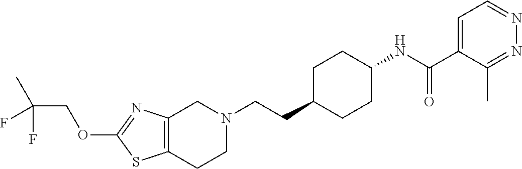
C12=C(CCN(CCC3CCC(NC(C4=CC=NN=C4C)=O)CC3)C1)SC(OCC(C)(F)F)=N2
